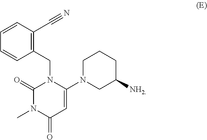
C1=CC(C#N)=C(CN2C(=O)N(C)C(=O)C=C2N2CCCC([NH2])C2)C=C1
